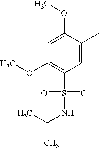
C1=C(C)C(OC)=CC(OC)=C1S(=O)(=O)NC(C)C
